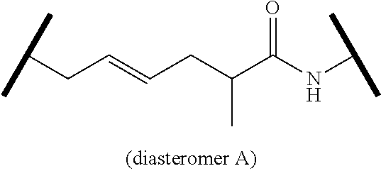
C(C=CCC(C(NC(C)C)=O)C)C(C)C
